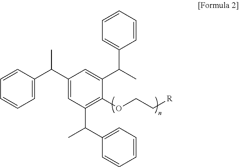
C1=C(C(C2=CC(C(C3=CC=CC=C3)C)=C(OCC[R])C(C(C)C3=CC=CC=C3)=C2)C)C=CC=C1
